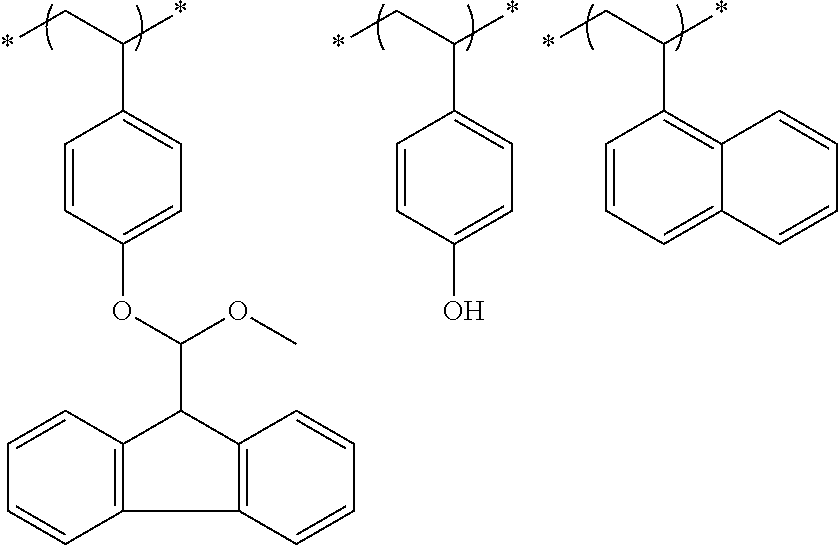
C12=C(C3=C(C1C(OC1=CC=C(C(C*)*)C=C1)OC)C=CC=C3)C=CC=C2.C1(O)=CC=C(C(C*)*)C=C1.C1=C2C(=C(C(C*)*)C=C1)C=CC=C2
